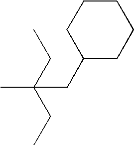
C1(CC(C)(CC)CC)CCCCC1
